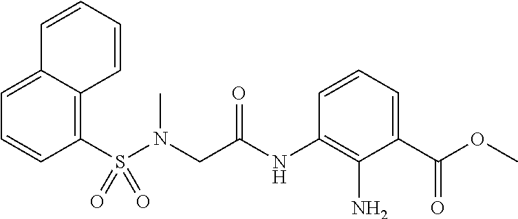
C1(S(N(CC(NC2=C(N)C(C(OC)=O)=CC=C2)=O)C)(=O)=O)=C2C(=CC=C1)C=CC=C2
